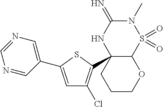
N1(C)C(=N)NC2(C3=C(Cl)C=C(C4=CN=CN=C4)S3)C(S1(=O)=O)OCCC2
